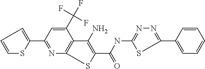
C1(C(F)(F)F)=CC(C2=CC=CS2)=NC2=C1C(N)=C(C(NC1=NN=C(C3=CC=CC=C3)S1)=O)S2
